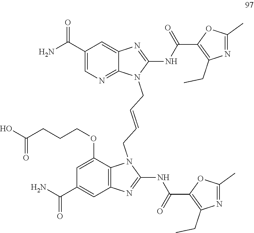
C1(NC(C2=C(CC)N=C(C)O2)=O)=NC2=C(C(OCCCC(O)=O)=CC(C(=O)N)=C2)N1CC=CCN1C(NC(C2=C(CC)N=C(C)O2)=O)=NC2=CC(C(N)=O)=CN=C12
